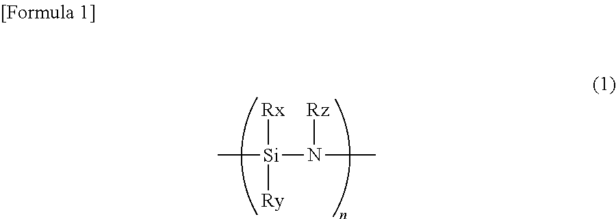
C[Si](N([Rz])C)([Rx])[Ry]
